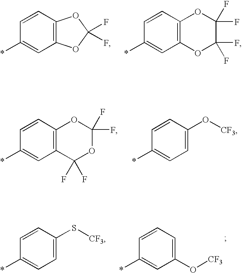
C1=CC(*)=CC2=C1OC(F)(F)O2.C1=CC(*)=CC2=C1OC(F)(F)C(F)(F)O2.C1=CC(*)=CC2=C1OC(F)(F)OC2(F)F.C1=CC(*)=CC=C1O[CF3].C1=CC(*)=CC=C1S[CF3].C1=CC(*)=CC(O[CF3])=C1
